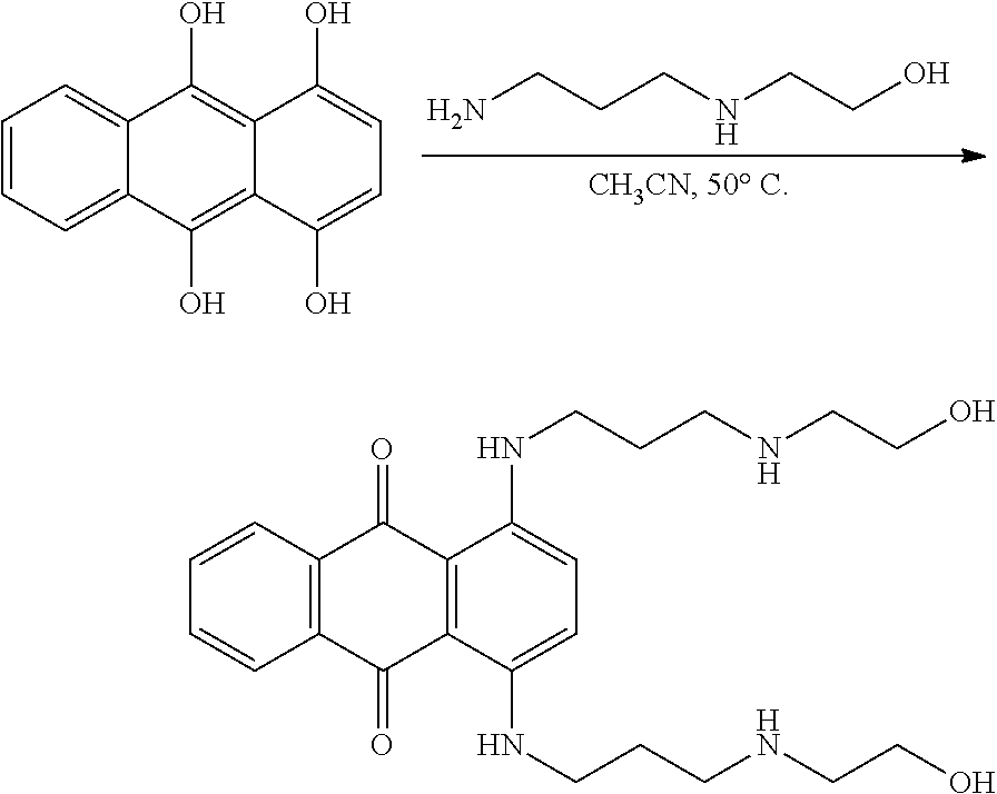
C(CCNCCO)N.C1=CC=C2C(=C1)C(O)=C1C(=C2O)C(O)=CC=C1O.C12=C(C(=O)C3=C(C1=O)C(NCCCNCCO)=CC=C3NCCCNCCO)C=CC=C2
